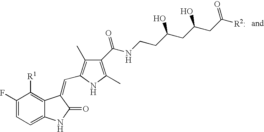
C1(F)=CC=C2C(=C1[R1])C(=CC1=C(C)C(C(=O)NCCC(CC(CC([R2:])=O)O)O)=C(C)N1)C(=O)N2
